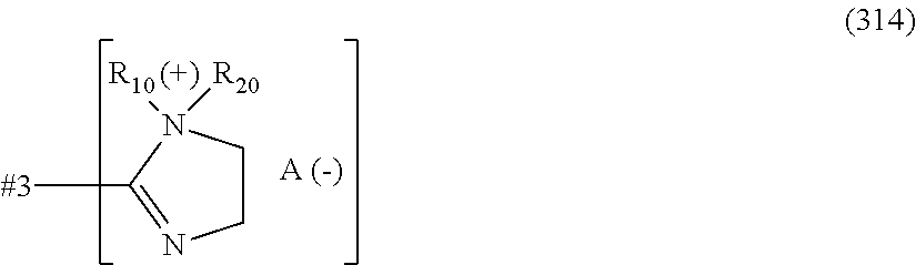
[#3]C1=NCCN1([R10])[R20]
